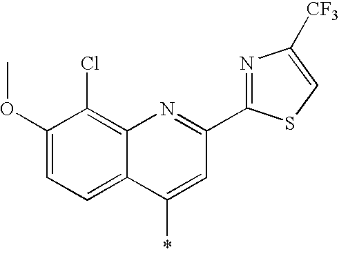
C1(OC)=CC=C2C(=C1Cl)N=C(C1=NC([CF3])=CS1)C=C2*
